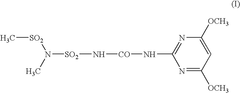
C1=C([OCH3])N=C(N[CO]N[SO2]N([SO2]C)C)N=C1[OCH3]
